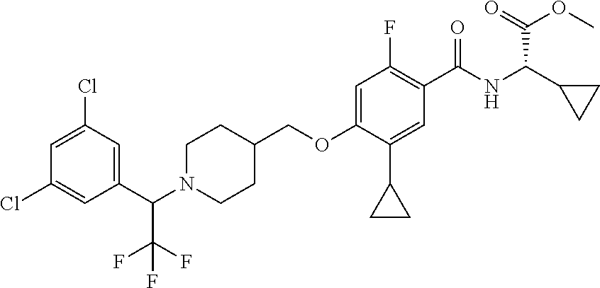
C1(C(N2CCC(COC3=CC(F)=C(C(NC(C4CC4)C(=O)OC)=O)C=C3C3CC3)CC2)C(F)(F)F)=CC(Cl)=CC(Cl)=C1
